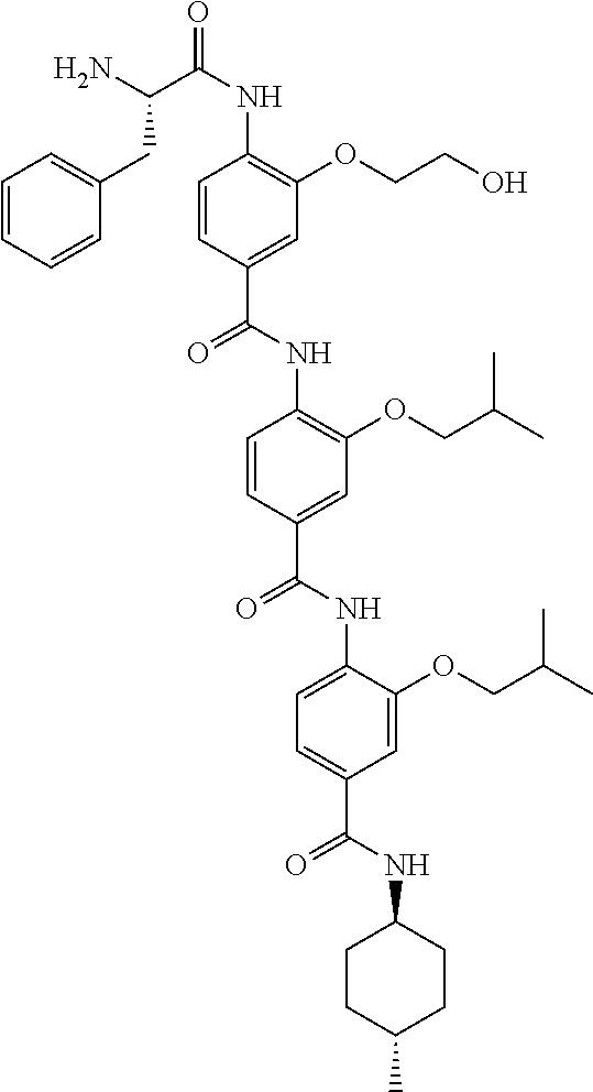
C1=CC(C(NC2=C(OCC(C)C)C=C(C(NC3=CC=C(C(NC4CCC(C)CC4)=O)C=C3OCC(C)C)=O)C=C2)=O)=CC(OCCO)=C1NC(=O)C(N)CC1=CC=CC=C1
